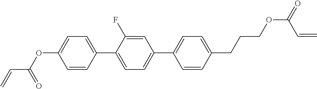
C1=CC(C2=CC=C(C3=CC=C(CCCOC(C=C)=O)C=C3)C=C2F)=CC=C1OC(C=C)=O
